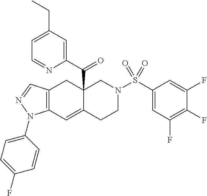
C12=C(C=C3C(C(=O)C4=CC(CC)=CC=N4)(C1)CN(S(C1=CC(F)=C(F)C(F)=C1)(=O)=O)CC3)N(C1=CC=C(F)C=C1)N=C2
